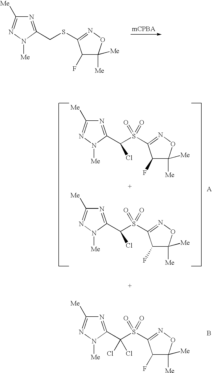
N1=C(CSC2=NOC([Me])([Me])C2F)N([Me])N=C1[Me].N1=C(C(S(C2=NOC([Me])([Me])C2F)(=O)=O)Cl)N([Me])N=C1[Me].N1=C(C(S(C2=NOC([Me])([Me])C2F)(=O)=O)Cl)N([Me])N=C1[Me].N1=C(C(S(C2=NOC([Me])([Me])C2F)(=O)=O)(Cl)Cl)N([Me])N=C1[Me].B
